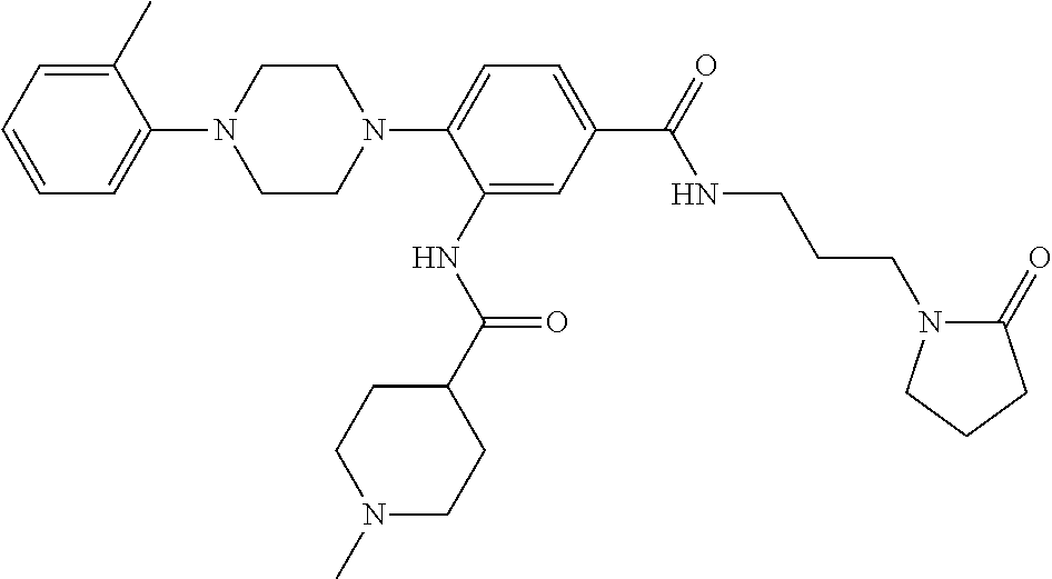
C1CN(C2=CC=C(C(=O)NCCCN3C(=O)CCC3)C=C2NC(C2CCN(C)CC2)=O)CCN1C1=CC=CC=C1C
